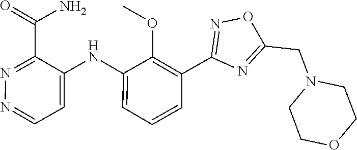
C1=CC=C(NC2=CC=NN=C2C(N)=O)C(OC)=C1C1=NOC(CN2CCOCC2)=N1
